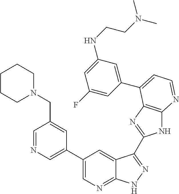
C1=NC=C(C2=CN=C3C(=C2)C(C2=NC4=C(N2)N=CC=C4C2=CC(NCCN(C)C)=CC(F)=C2)=NN3)C=C1CN1CCCCC1
